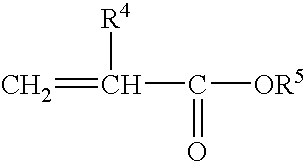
C=C(C([OR5])=O)[R4]
